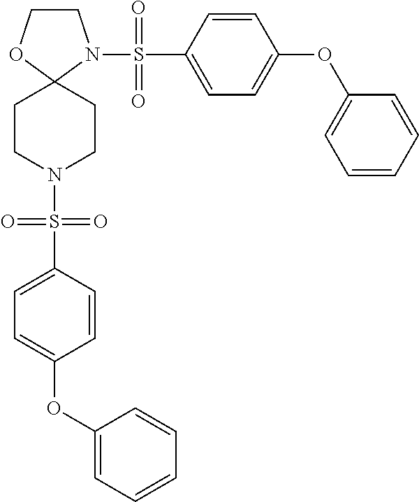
C1COC2(N1S(=O)(C1=CC=C(OC3=CC=CC=C3)C=C1)=O)CCN(S(C1=CC=C(OC3=CC=CC=C3)C=C1)(=O)=O)CC2
